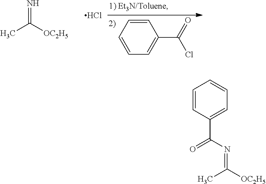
C1=CC=CC=C1C(=O)Cl.N=C([OC2H5])C.Cl.C1=CC(C(=O)N=C([OC2H5])C)=CC=C1
